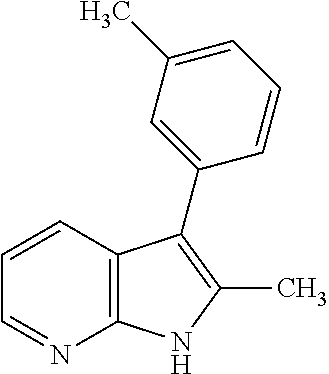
C12=C(C=CC=N1)C(C1=CC(C)=CC=C1)=C(C)N2
